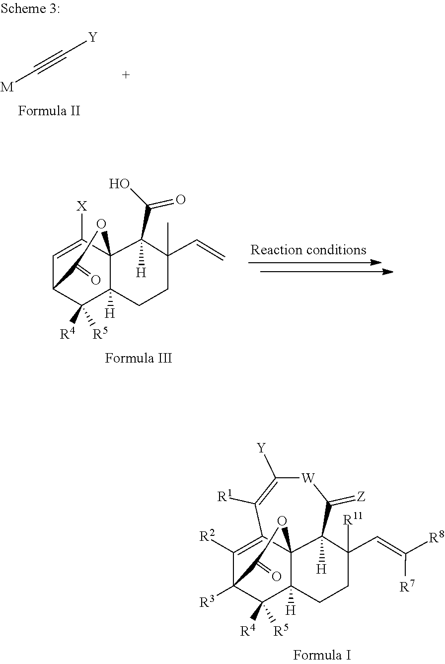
C1([R2])=C2C34C([H])(C([R4])([R5])C1([R3])C(=O)O3)CCC(C=C([R8])[R7])([R11])C4([H])C(=[Z])[W]C([Y])=C2[R1].C1=C([X])C23C([H])(C([R4])([R5])C1C(=O)O2)CCC(C=C)(C)C3(C(=O)O)[H].[M]C#C[Y]
